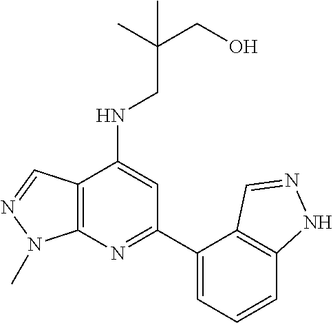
C12=C(N=C(C3=CC=CC4=C3C=NN4)C=C1NCC(CO)(C)C)N(C)N=C2
